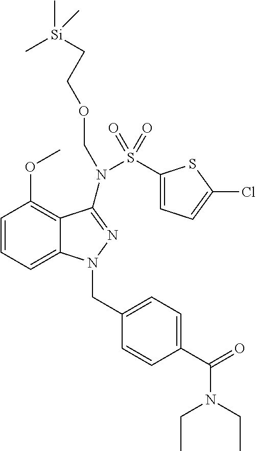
C1=CC=C2C(=C1OC)C(N(COCC[Si](C)(C)C)S(C1=CC=C(Cl)S1)(=O)=O)=NN2CC1=CC=C(C(=O)N(CC)CC)C=C1
